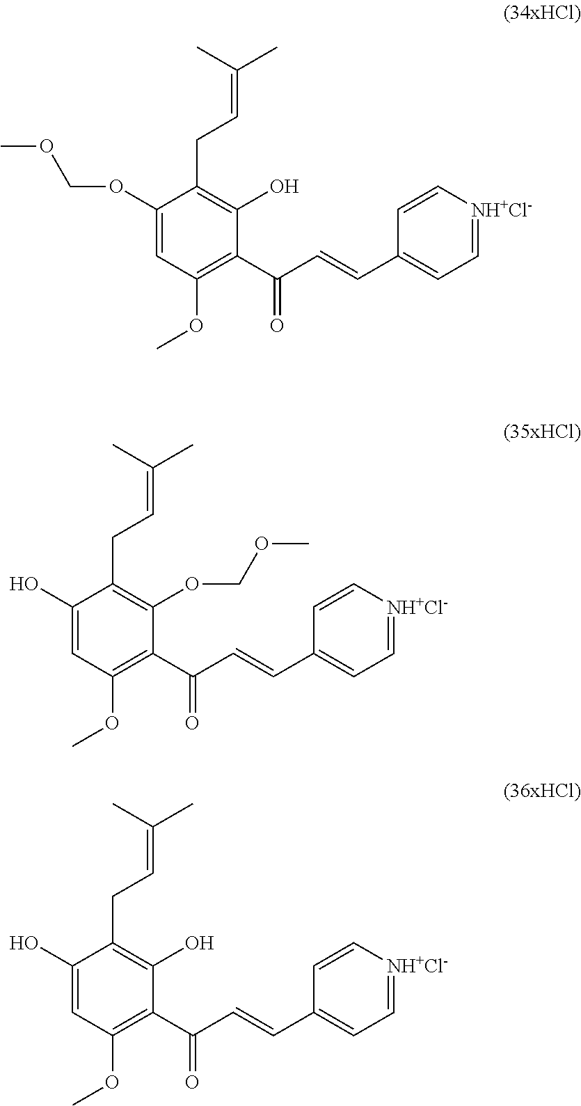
C1(OCOC)=CC(OC)=C(C(C=CC2=CC=[NH+Cl-]C=C2)=O)C(O)=C1CC=C(C)C.C1(O)=CC(OC)=C(C(C=CC2=CC=[NH+Cl-]C=C2)=O)C(OCOC)=C1CC=C(C)C.C1(O)=CC(OC)=C(C(C=CC2=CC=[NH+Cl-]C=C2)=O)C(O)=C1CC=C(C)C
